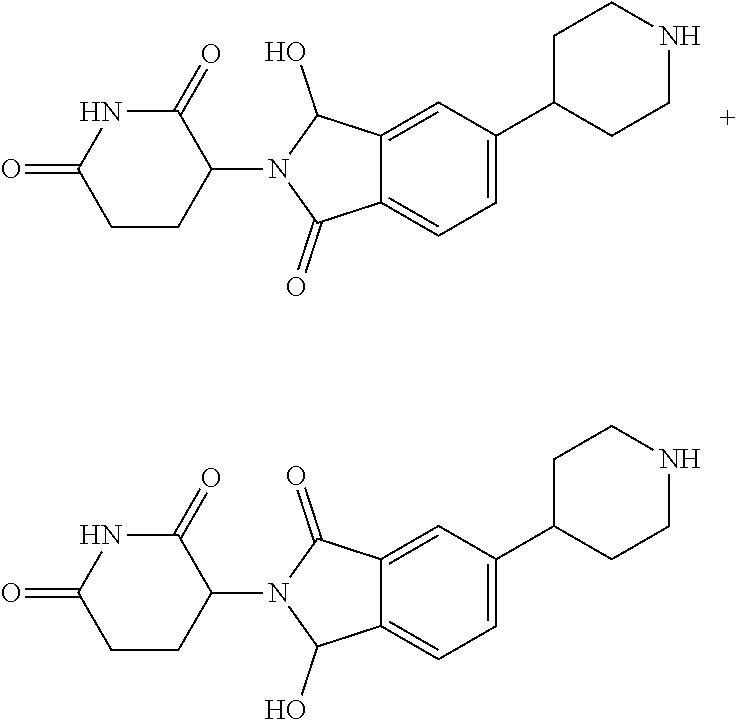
C1(=O)CCC(N2C(=O)C3=CC=C(C4CCNCC4)C=C3C2O)C(=O)N1.C1(=O)CCC(N2C(O)C3=CC=C(C4CCNCC4)C=C3C2=O)C(=O)N1
